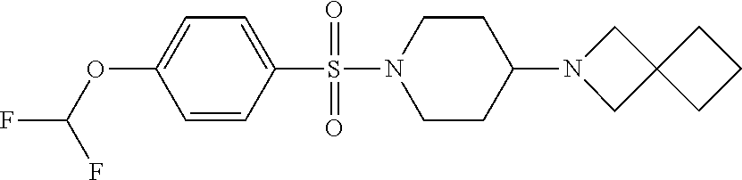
C1N(S(C2=CC=C(OC(F)F)C=C2)(=O)=O)CCC(N2CC3(C2)CCC3)C1
